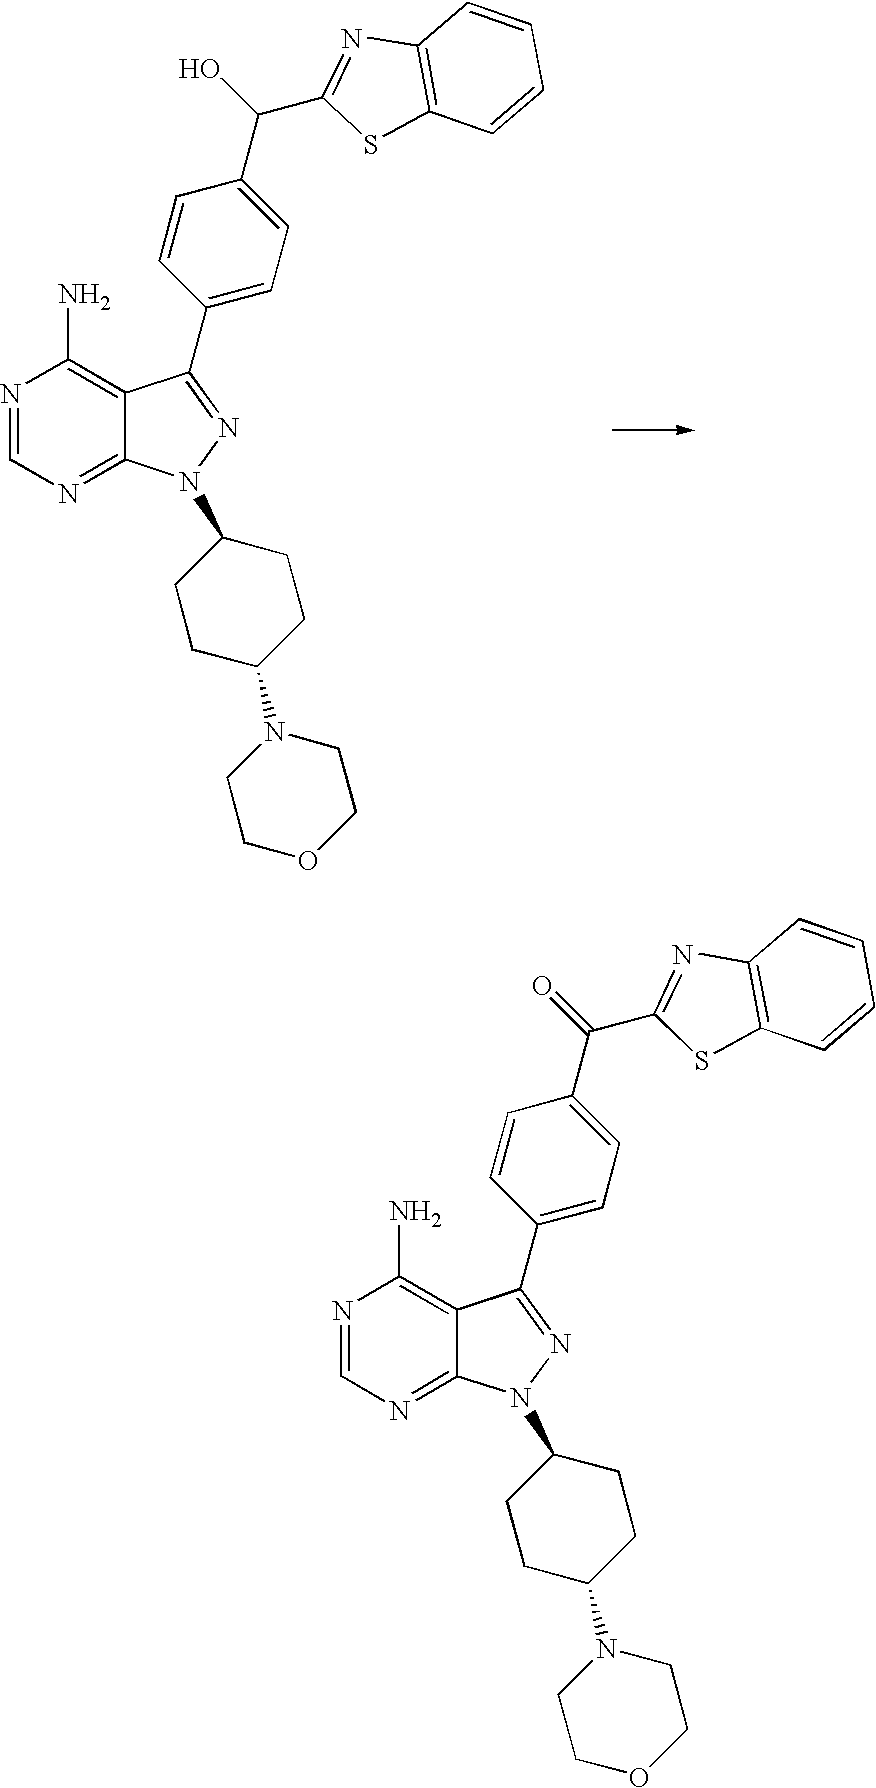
N1=CN=C2C(=C1N)C(C1=CC=C(C(C3=NC4=C(S3)C=CC=C4)O)C=C1)=NN2C1CCC(N2CCOCC2)CC1.N1=CN=C2C(=C1N)C(C1=CC=C(C(C3=NC4=C(S3)C=CC=C4)=O)C=C1)=NN2C1CCC(N2CCOCC2)CC1
